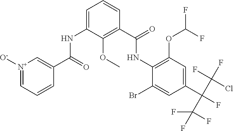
[N+]1([O-])=CC=CC(C(NC2=CC=CC(C(NC3=C(OC(F)F)C=C(C(F)(C(F)(Cl)F)C(F)(F)F)C=C3Br)=O)=C2OC)=O)=C1
